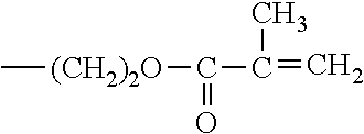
C[(CH2)2O]C(=O)C(=C)C
